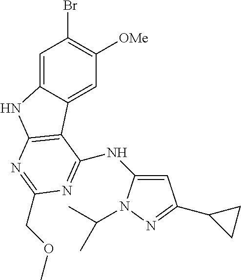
C1=C2C(=CC([OMe])=C1Br)C1=C(N2)N=C(COC)N=C1NC1=CC(C2CC2)=NN1C(C)C
